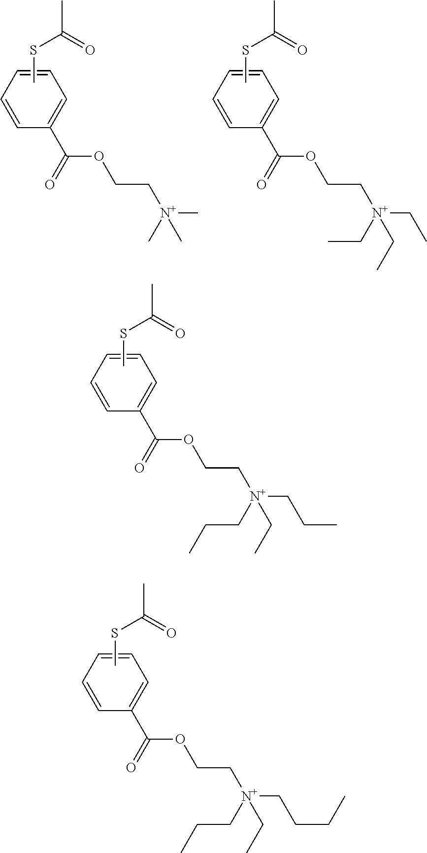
C1=CC(C(=O)OCC[N+](CCC)(CCC)CC)=CC=C1.CSC(C)=O.C1=CC(C(=O)OCC[N+](CCCC)(CCC)CC)=CC=C1.CSC(C)=O.C1=CC(C(=O)OCC[N+](CC)(CC)CC)=CC=C1.CSC(C)=O.C1=CC(C(=O)OCC[N+](C)(C)C)=CC=C1.CSC(C)=O
